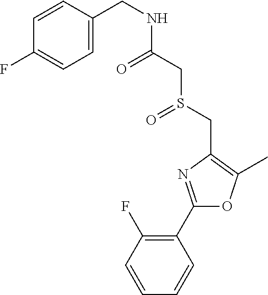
C1=CC(F)=C(C2=NC(CS(=O)CC(=O)NCC3=CC=C(F)C=C3)=C(C)O2)C=C1
